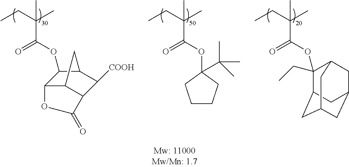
CC(C(=O)OC1(C(C)(C)C)CCCC1)(C)CC.CC(C(=O)OC1C2C3C(C([COOH])C1C3)C(=O)O2)(C)CC.CC(C(=O)OC1(CC)C2CC3CC(CC1C3)C2)(C)CC
